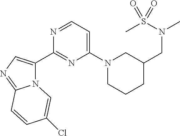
N12C(C3=NC(N4CCCC(CN(C)S(C)(=O)=O)C4)=CC=N3)=CN=C1C=CC(Cl)=C2
